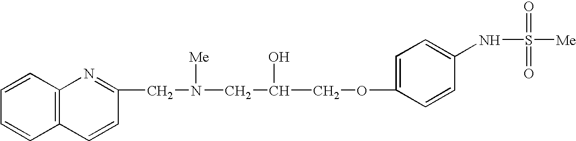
C12=C(C=CC=C1)N=C(CN(CC(COC1=CC=C(NS([Me])(=O)=O)C=C1)O)[Me])C=C2
